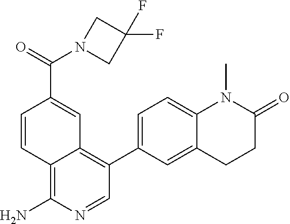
C1=CC2=C(N)N=CC(C3=CC=C4C(=C3)CCC(=O)N4C)=C2C=C1C(=O)N1CC(F)(F)C1
